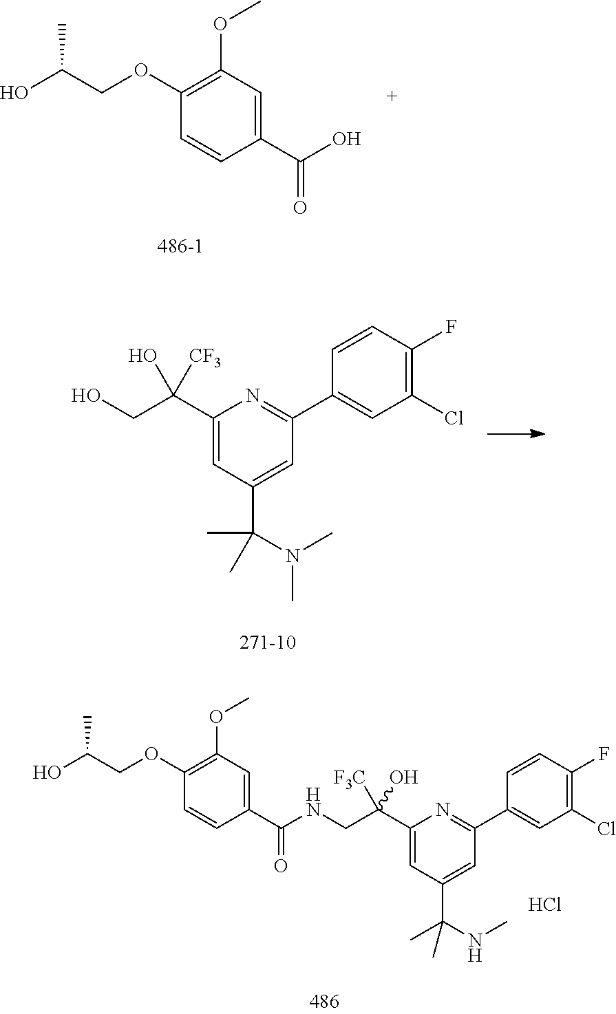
C1(OC)=C(OCC(O)C)C=CC(C(O)=O)=C1.OCC(C1=CC(C(C)(C)N(C)C)=CC(C2=CC(Cl)=C(F)C=C2)=N1)([CF3])O.Cl.N(CC(C1=CC(C(C)(C)NC)=CC(C2=CC(Cl)=C(F)C=C2)=N1)(O)[F3C])C(C1=CC(OC)=C(OCC(O)C)C=C1)=O
